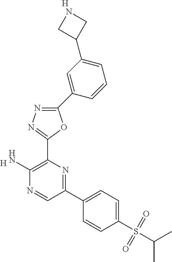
[H].C1(N)=C(C2=NN=C(C3=CC(C4CNC4)=CC=C3)O2)N=C(C2=CC=C(S(C(C)C)(=O)=O)C=C2)C=N1.[H]
